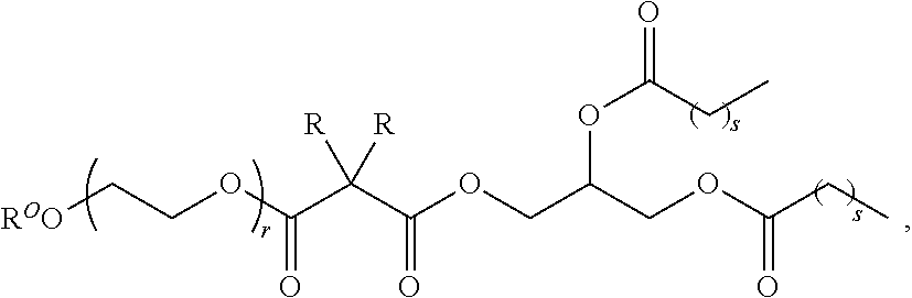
[ROO]CCOC(C(C(OCC(COC(CC)=O)OC(CC)=O)=O)([R])[R])=O
